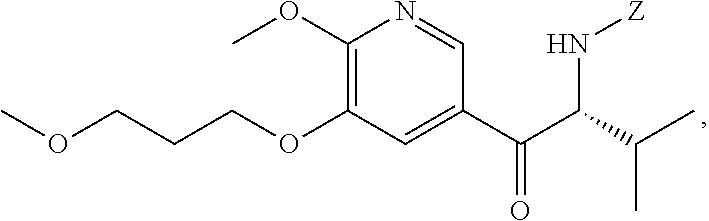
C1(OC)=C(OCCCOC)C=C(C(C(C(C)C)N[Z])=O)C=N1
